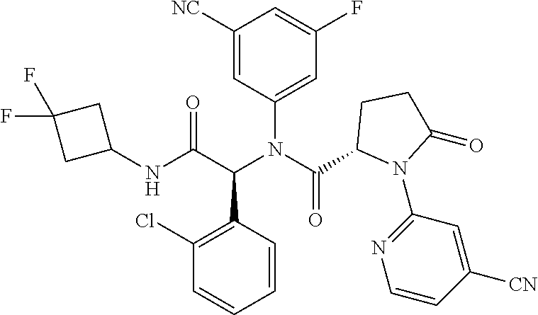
C1([NC])=CC(N(C(C2N(C3=NC=CC([CN])=C3)C(=O)CC2)=O)C(C(NC2CC(F)(F)C2)=O)C2=C(Cl)C=CC=C2)=CC(F)=C1
